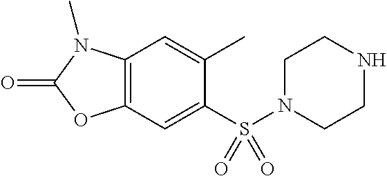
C1(C)=CC2=C(C=C1S(N1CCNCC1)(=O)=O)OC(=O)N2C
